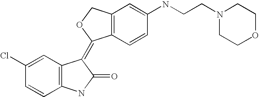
C1=C(Cl)C=CC2=C1C(=C1C3=C(CO1)C=C(NCCN1CCOCC1)C=C3)C(=O)N2
